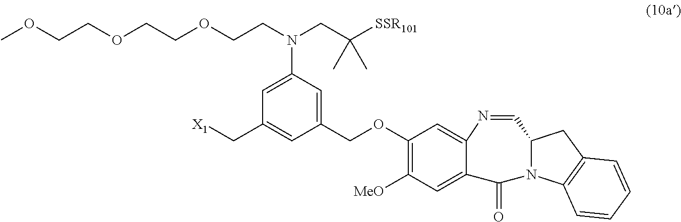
C1(OCC2=CC(N(CC([SSR101])(C)C)CCOCCOCCOC)=CC(C[X1])=C2)=C([MeO])C=C2C(=C1)N=CC1N(C2=O)C2=C(C1)C=CC=C2
